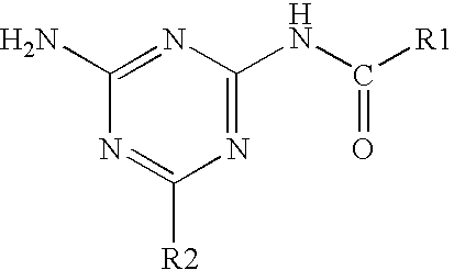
C1(N)=NC(NC([R1])=O)=NC([R2])=N1
